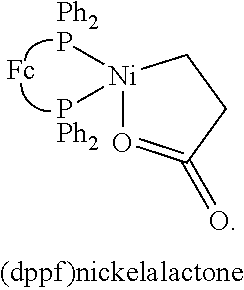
[Ph2P][Ni]1([PPh2])O=C(=O)CC1
